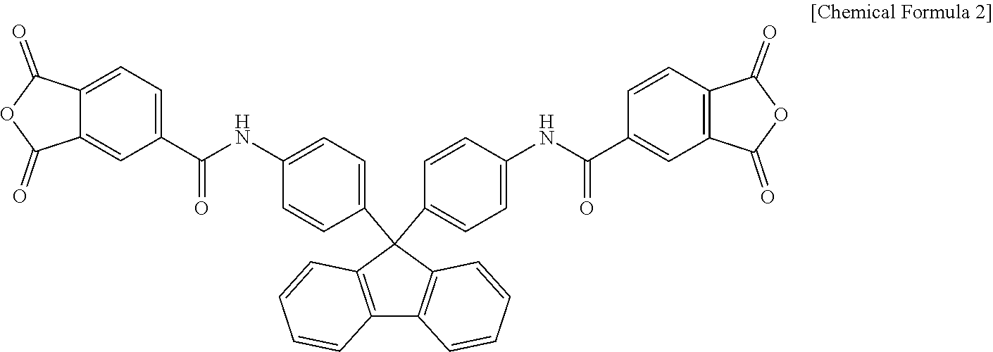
C1(C(=O)NC2=CC=C(C3(C4=CC=C(NC(C5=CC=C6C(=C5)C(=O)OC6=O)=O)C=C4)C4=C(C5=C3C=CC=C5)C=CC=C4)C=C2)=CC2=C(C=C1)C(=O)OC2=O
